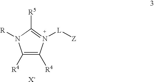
C1([R4])=C([R4])N([L][Z])=C([R5])N1[R].[X-]
